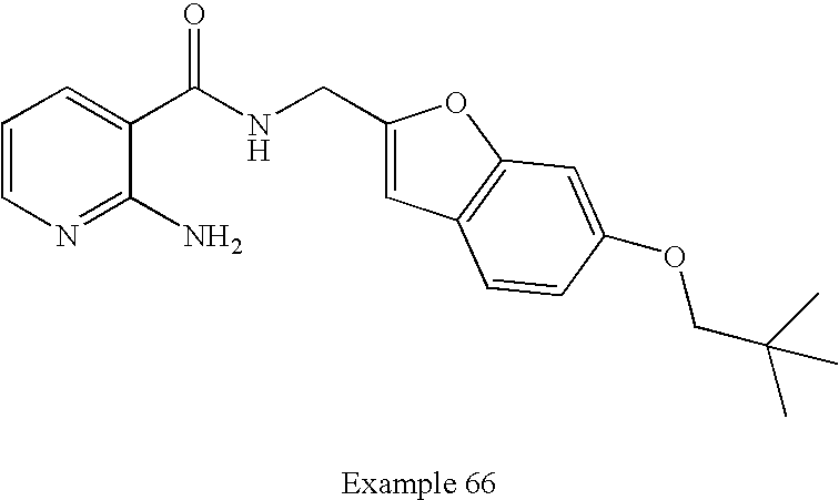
C1=CN=C(N)C(C(NCC2=CC3=C(O2)C=C(OCC(C)(C)C)C=C3)=O)=C1
